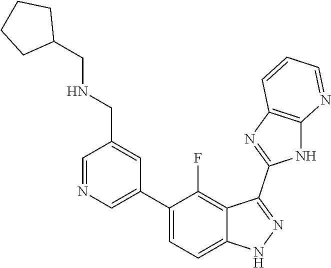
C1=NC=C(C2=CC=C3C(=C2F)C(C2=NC4=C(N2)N=CC=C4)=NN3)C=C1CNCC1CCCC1
